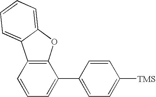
C12=C(OC3=CC=CC=C13)C(C1=CC=C([TMS])C=C1)=CC=C2
